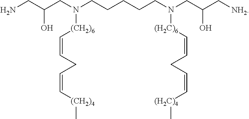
NCC(CN(CCCCCN(CC(C[NH2])O)[(H2C)6]C=CCC=C[(H2C)4]C)[(CH2)6]C=CCC=C[(CH2)4]C)O
